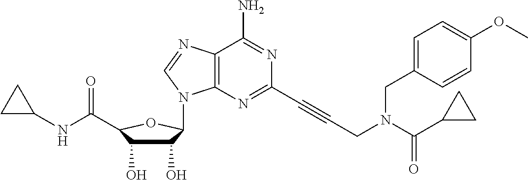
C12=C(N=C(C#CCN(C(C3CC3)=O)CC3=CC=C(OC)C=C3)N=C1N)N(C1C(O)C(O)C(C(=O)NC3CC3)O1)C=N2
